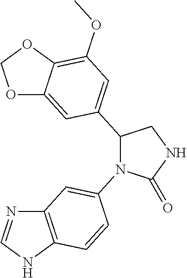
C12=C(NC=N1)C=CC(N1C(=O)NCC1C1=CC(OC)=C3C(=C1)OCO3)=C2
